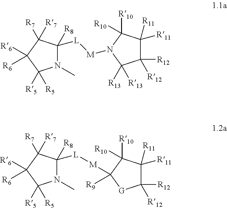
N1(C)C([R8])([L][M]N2C([R10])([R10])C([R11])([R11])C([R12])([R12])C2([R13])[R13])C([R7])([R7])C([R6])([R6])C1([R5])[R5].N1(C)C([R8])([L][M]C2([R9])C([R10])([R10])C([R11])([R11])C([R12])([R12])[G]2)C([R7])([R7])C([R6])([R6])C1([R5])[R5]
